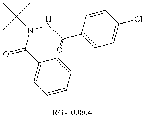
C1=CC=CC(C(N(NC(C2=CC=C(Cl)C=C2)=O)C(C)(C)C)=O)=C1
